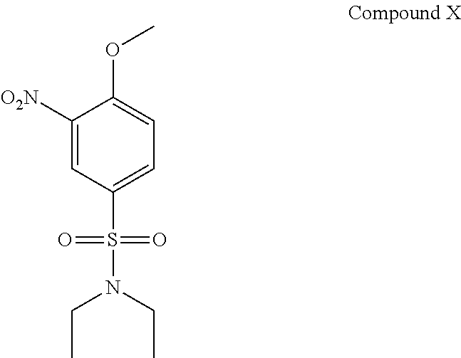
C1([O2N])=CC(S(=O)(N(CC)CC)=O)=CC=C1OC
